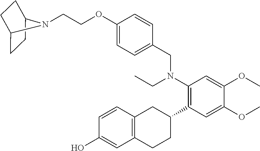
C(COC1=CC=C(CN(C2=C(C3CC4=C(CC3)C=C(O)C=C4)C=C(OC)C(OC)=C2)CC)C=C1)N1C2CCC1CC2
